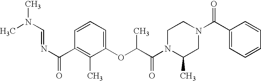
N1(C(C(OC2=CC=CC(C(N=CN(C)C)=O)=C2C)C)=O)CCN(C(C2=CC=CC=C2)=O)CC1C
